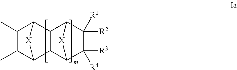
C1(C)C(C)C2C3C(C1[X]2)C1C([R2])([R1])C([R3])([R4])C3[X]1
